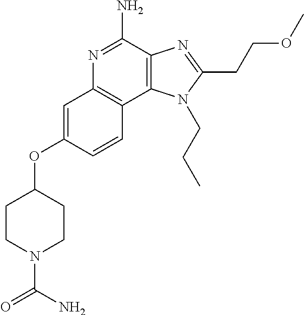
C12=C(C(N)=NC3=C1C=CC(OC1CCN(C(=O)N)CC1)=C3)N=C(CCOC)N2CCC
